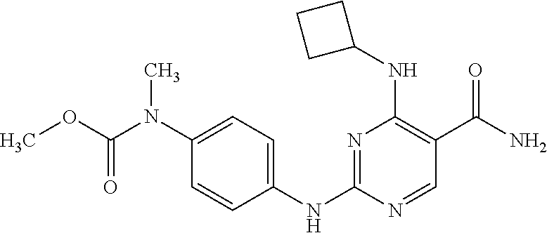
N1=C(NC2=CC=C(N(C(OC)=O)C)C=C2)N=CC(C(N)=O)=C1NC1CCC1
